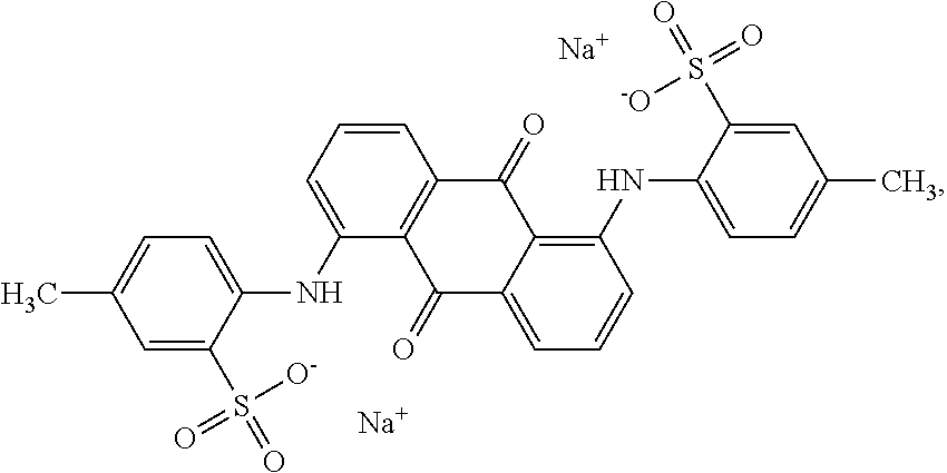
C1=C(S([O-])(=O)=O)C(NC2=CC=CC3=C2C(=O)C2=CC=CC(NC4=CC=C(C)C=C4S([-O])(=O)=O)=C2C3=O)=CC=C1C.[Na].[Na]
